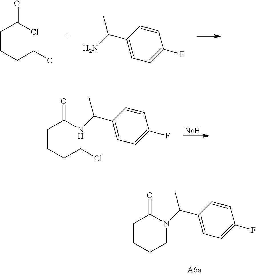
O=C(Cl)CCCCCl.C1(C(N)C)=CC=C(F)C=C1.O=C(NC(C1=CC=C(F)C=C1)C)CCCCCl.[Na].C1CCCN(C(C2=CC=C(F)C=C2)C)C1=O
